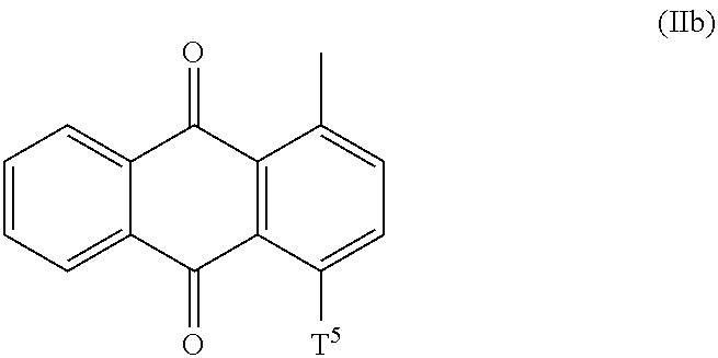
C1=CC=C2C(=C1)C(=O)C1=C(C2=O)C([T5])=CC=C1C
